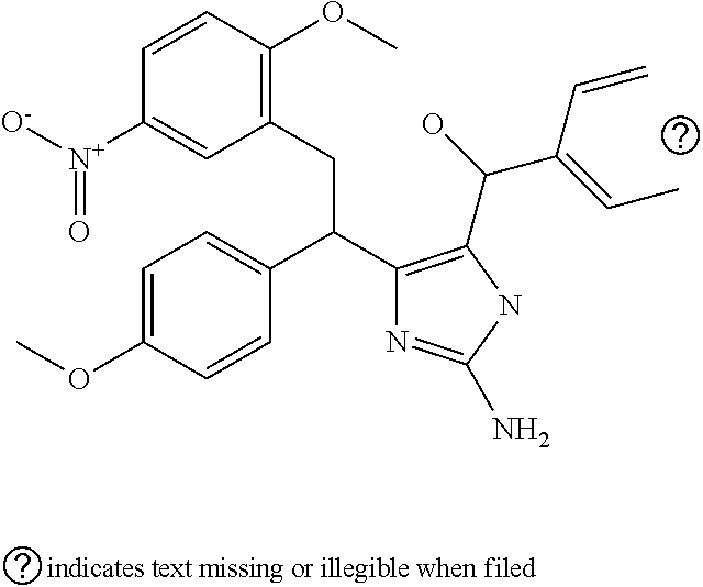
C1=C(OC)C=CC(C(C2=C(C(O)C(=CC)C=C)NC(N)=N2)CC2=C(OC)C=CC([N+]([O-])=O)=C2)=C1
